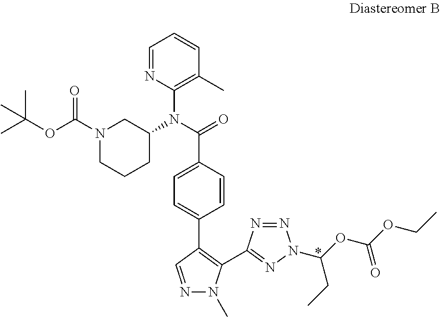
C1=NC(N(C(=O)C2=CC=C(C3=C(C4=NN(C(OC(OCC)=O)CC)N=N4)N(C)N=C3)C=C2)C2CN(C(OC(C)(C)C)=O)CCC2)=C(C)C=C1
